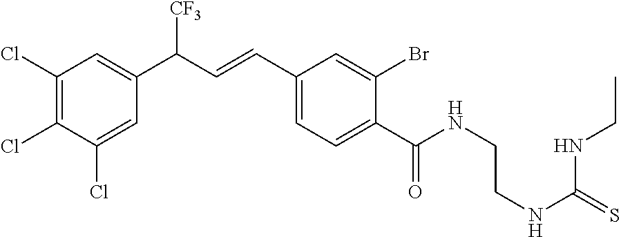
C1(Cl)=C(Cl)C(Cl)=CC(C(C=CC2=CC=C(C(NCCNC(NCC)=S)=O)C(Br)=C2)[CF3])=C1
